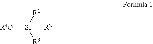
[R4O][Si]([R1])([R3])[R2]
